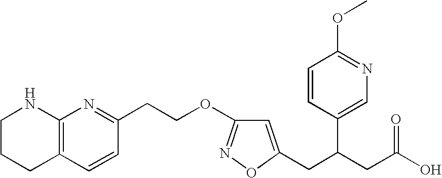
C1CCC2=C(N1)N=C(CCOC1=NOC(CC(CC(O)=O)C3=CN=C(OC)C=C3)=C1)C=C2
